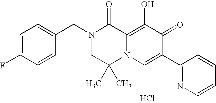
C1=C(CN2CC(C)(C)N3C(=C(O)C(=O)C(C4=NC=CC=C4)=C3)C2=O)C=CC(F)=C1.Cl
